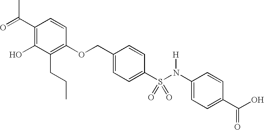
C1(C(=O)C)=C(O)C(CCC)=C(OCC2=CC=C(S(N(C3=CC=C(C(O)=O)C=C3)[H])(=O)=O)C=C2)C=C1
